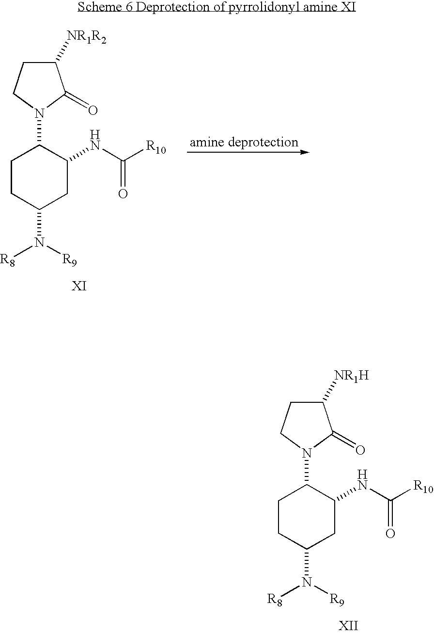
C1CC(N([R9])[R8])CC(NC([R10])=O)C1N1C(=O)C([NR1H])CC1.C1CC(N([R9])[R8])CC(NC([R10])=O)C1N1C(=O)C([NR1R2])CC1
